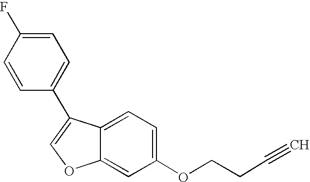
C1(OCCC#C)=CC=C2C(=C1)OC=C2C1=CC=C(F)C=C1
